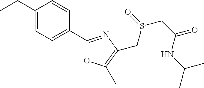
C1(CC)=CC=C(C2=NC(CS(=O)CC(=O)NC(C)C)=C(C)O2)C=C1
